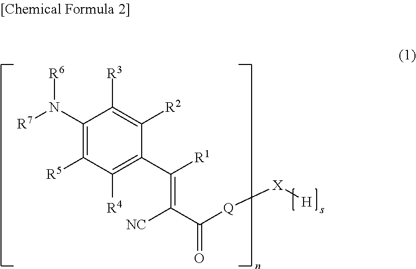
C1(N([R7])[R6])=C([R5])C([R4])=C(C(=C([NC])C(=O)[Q][X][H])[R1])C([R2])=C1[R3]
